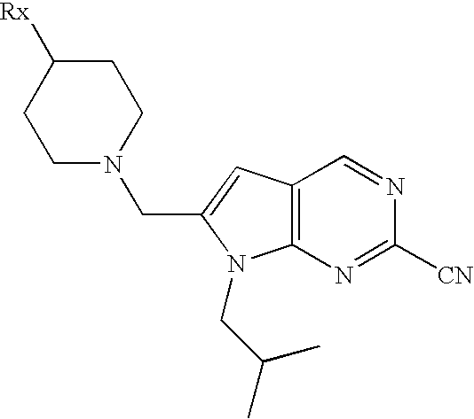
C1N(CC2=CC3=C(N2CC(C)C)N=C([CN])N=C3)CCC([Rx])C1
